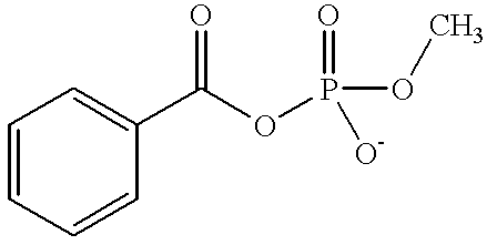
C1=CC=CC(C(OP(OC)(=O)[O-])=O)=C1
